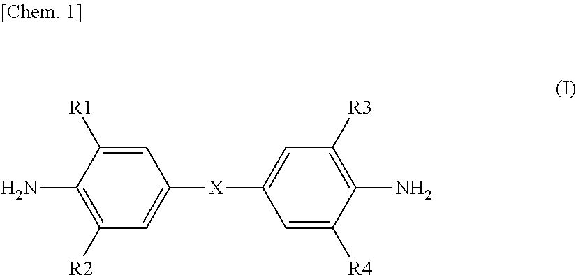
C1=C([R1])C(N)=C([R2])C=C1[X]C1=CC([R3])=C(N)C([R4])=C1
